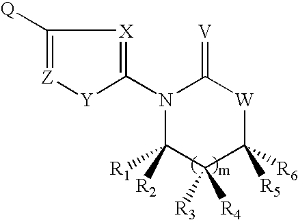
C1([Q])=[Z][Y]C(N2C([R2])([R1])C([R3])([R4])C([R5])([R6])[W]C2=[V])=[X]1
